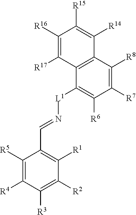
C1([R5])=C([R4])C([R3])=C([R2])C([R1])=C1C=N[L1]C1=C([R6])C([R7])=C([R8])C2=C1C([R17])=C([R16])C([R15])=C2[R14]
